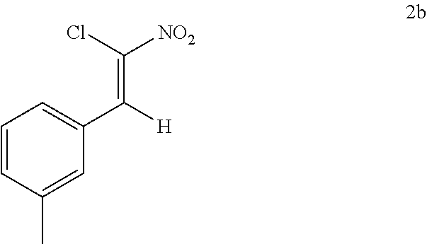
C1=CC(C)=CC(C([H])=C(Cl)[NO2])=C1
